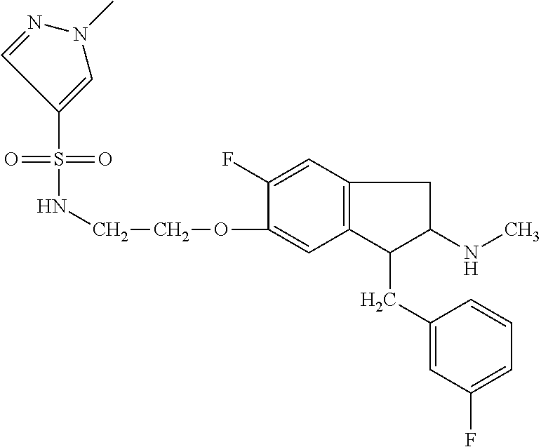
O=S(=O)(C1=CN(C)N=C1)NCCOC1=CC2=C(C=C1F)CC(NC)C2CC1=CC(F)=CC=C1
